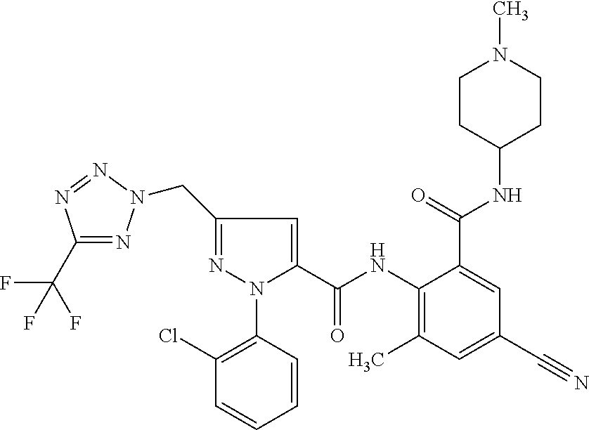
C1(C(F)(F)F)=NN(CC2=NN(C3=C(Cl)C=CC=C3)C(C(NC3=C(C)C=C(C#N)C=C3C(NC3CCN(C)CC3)=O)=O)=C2)N=N1
